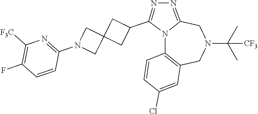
N12C3=C(CN(C(C)(C)[CF3])CC1=NN=C2C1CC2(C1)CN(C1=NC([F3C])=C(F)C=C1)C2)C=C(Cl)C=C3
